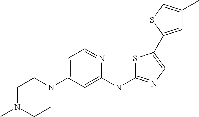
C1N(C)CCN(C2=CC=NC(NC3=NC=C(C4=CC(C)=CS4)S3)=C2)C1
